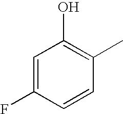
C1=C(F)C=CC(C)=C1O
